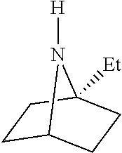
C1C2CCC([Et])(C1)N2[H]
